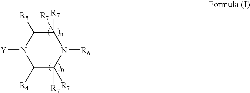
C1([R7])([R7])C([R5])N([Y])C([R4])C([R7])([R7])N1[R6]
